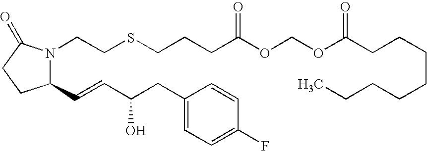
C1=C(CC(C=CC2CCC(=O)N2CCSCCCC(=O)OCOC(=O)CCCCCCCC)O)C=CC(F)=C1
